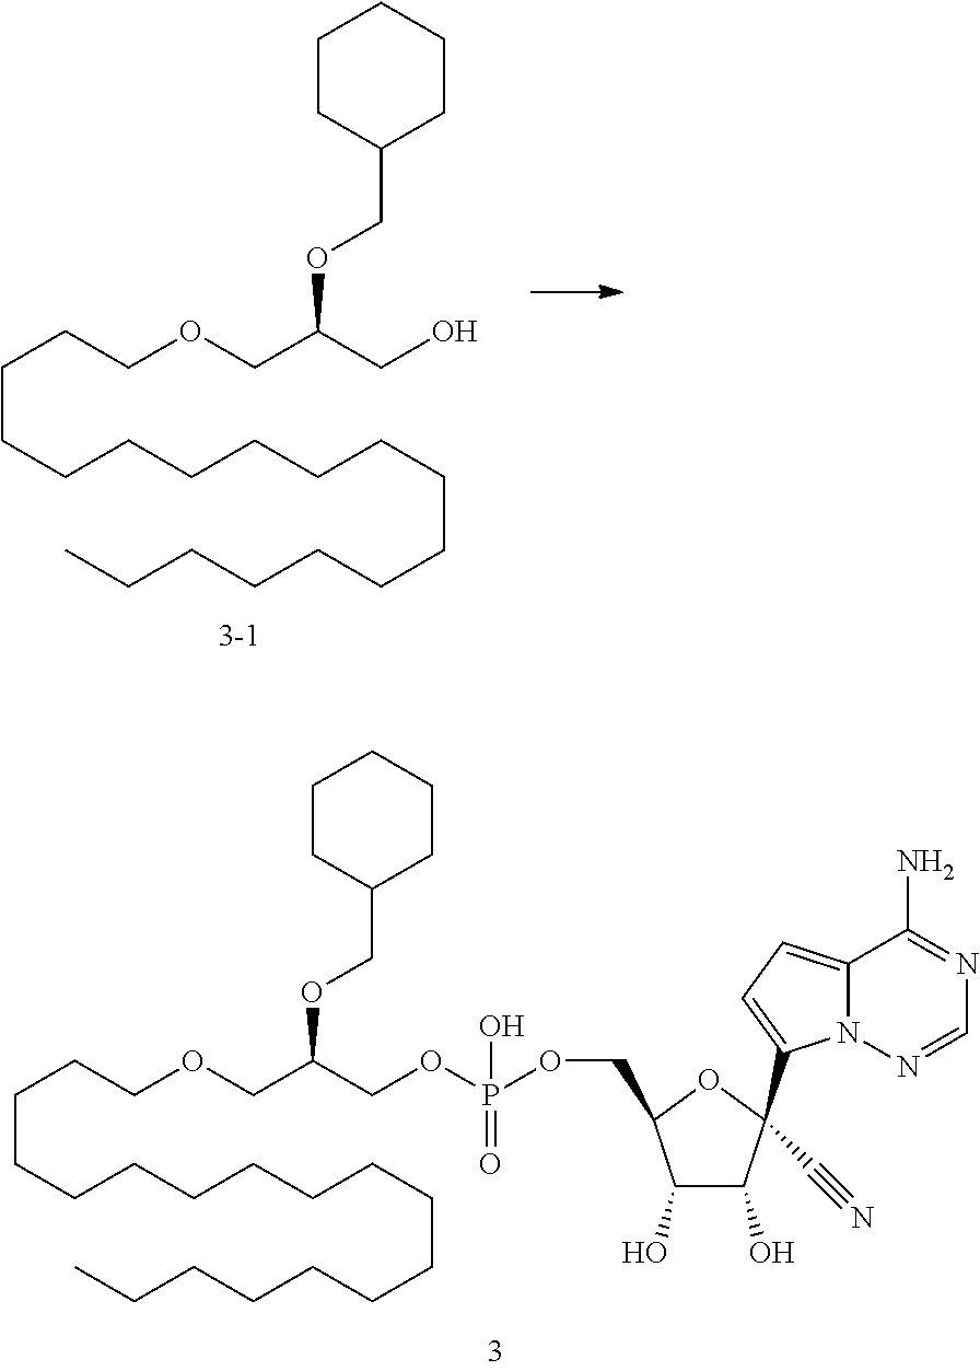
C(CCCCCCCCCCCCC)CCCCOCC(COP(OCC1C(O)C(O)C(C#N)(C2=CC=C3N2N=CN=C3N)O1)(=O)O)OCC1CCCCC1.C(CCCCCCCCCCCCC)CCCCOCC(CO)OCC1CCCCC1
